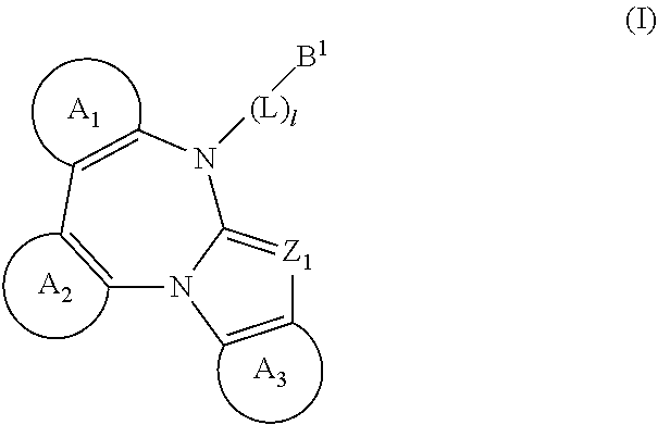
[Z1]1=C2N(C=C1)C=CC=CN2[(L)l][B1].[A1].[A2].[A3]
